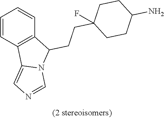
C1=CC2=C(C=C1)C(CCC1(F)CCC(N)CC1)N1C2=CN=C1
